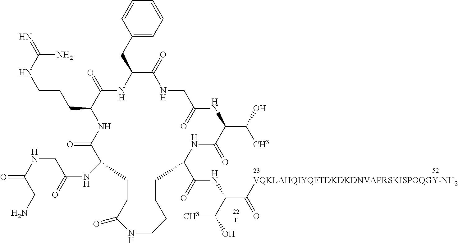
C1=CC=CC(CC2NC(=O)C(CCCNC(=N)N)NC(=O)C(NC(=O)CNC(=O)CN)CCC(=O)NCCCCC(C(=O)NC(C([VQKLAHQIYQFTDKDKDNVAPRSKISPOQGY-NH2])=O)C(O)C)NC(=O)C(C(O)C)NC(=O)CNC2=O)=C1.[T]
